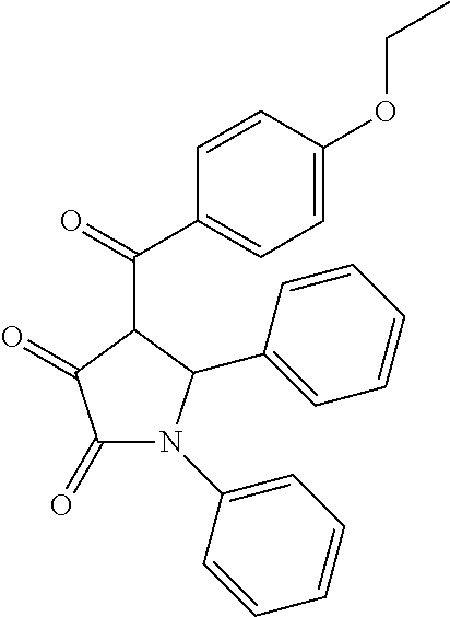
C1(=O)C(=O)N(C2=CC=CC=C2)C(C2=CC=CC=C2)C1C(C1=CC=C(OCC)C=C1)=O
